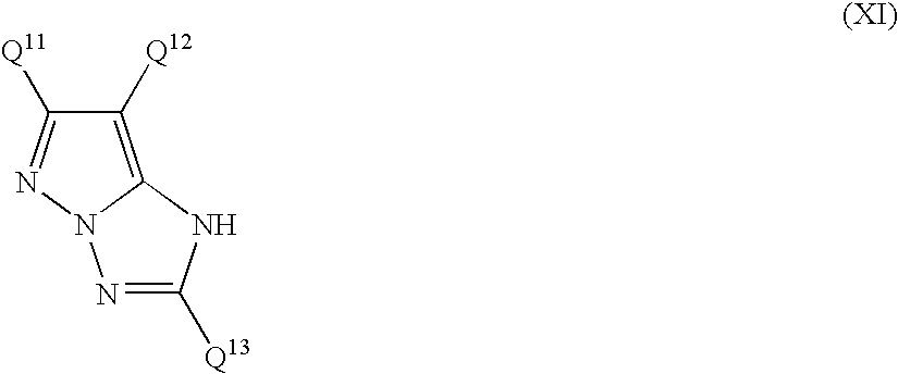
C1([Q12])=C2N(N=C1[Q11])N=C([Q13])N2
